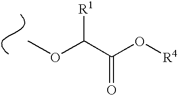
COC(C(O[R4])=O)[R1]
